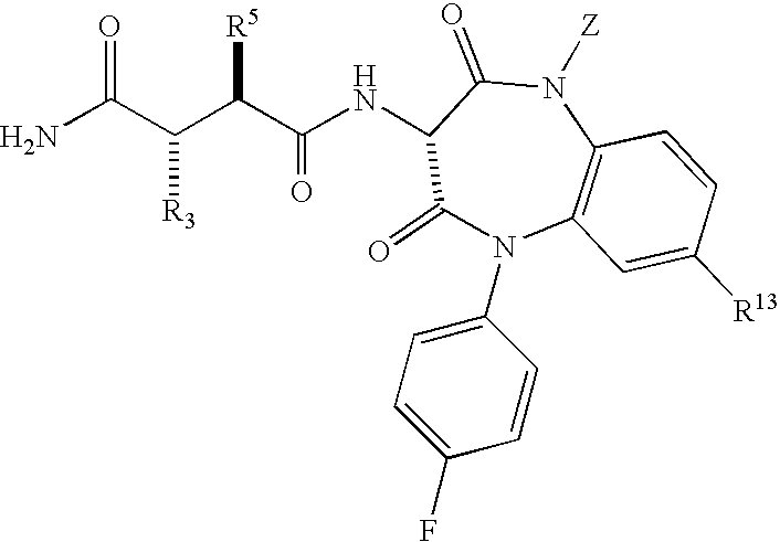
N(C(C([R5])C(C(N)=O)[R3])=O)C1C(=O)N(C2=CC=C(F)C=C2)C2=C(N([Z])C1=O)C=CC([R13])=C2
